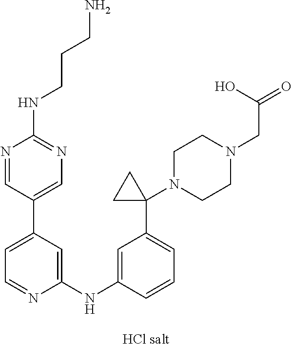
N1=CC(C2=CC=NC(NC3=CC(C4(N5CCN(CC(=O)O)CC5)CC4)=CC=C3)=C2)=CN=C1NCCCN
